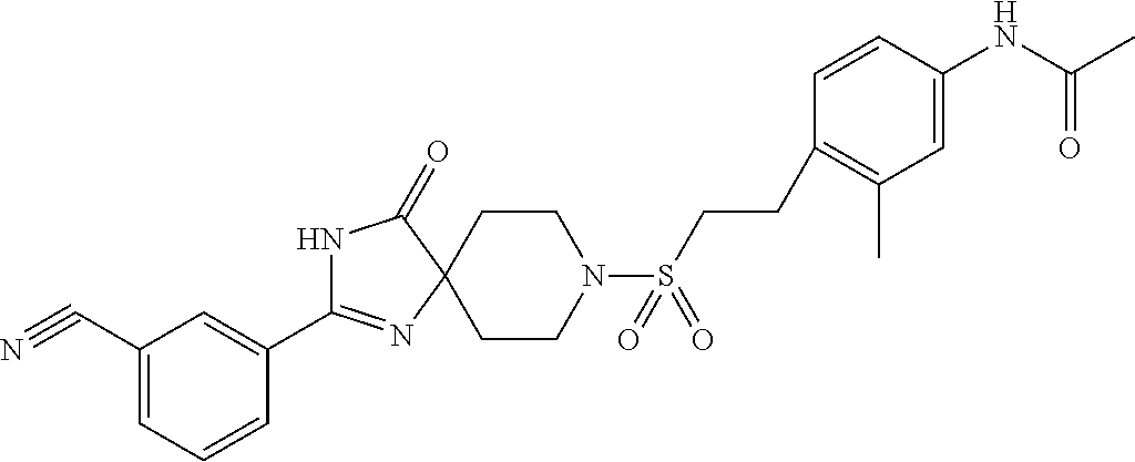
N1C(C2=CC(C#N)=CC=C2)=NC2(C1=O)CCN(S(CCC1=C(C)C=C(NC(C)=O)C=C1)(=O)=O)CC2
